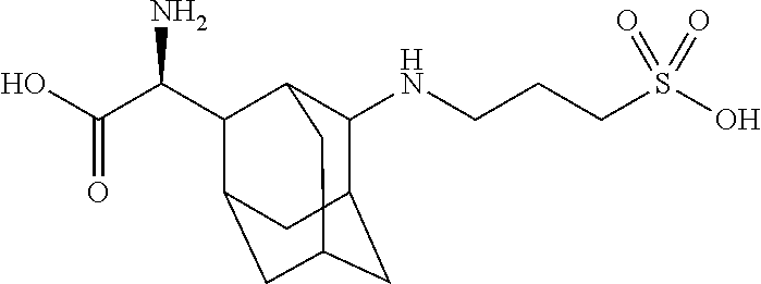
C1(NCCCS(O)(=O)=O)C2CC3CC(C(C(C(O)=O)N)C1C3)C2
